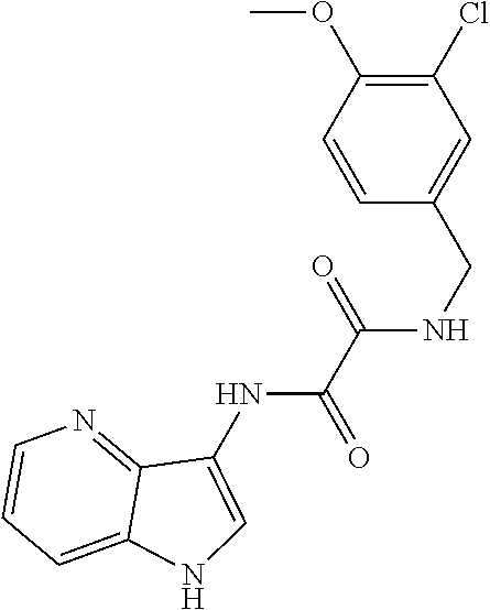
C1=CC(CNC(=O)C(NC2=CNC3=CC=CN=C32)=O)=CC(Cl)=C1OC
